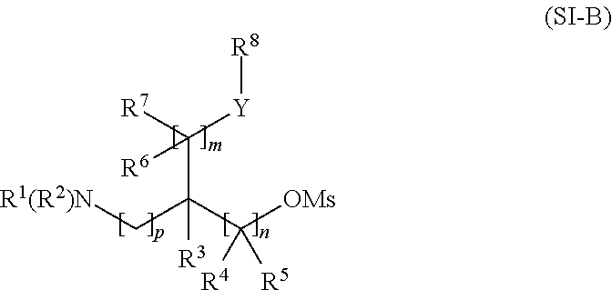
[R1(R2)N]CC(C([OMs])([R4])[R5])(C([R7])([Y][R8])[R6])[R3]
